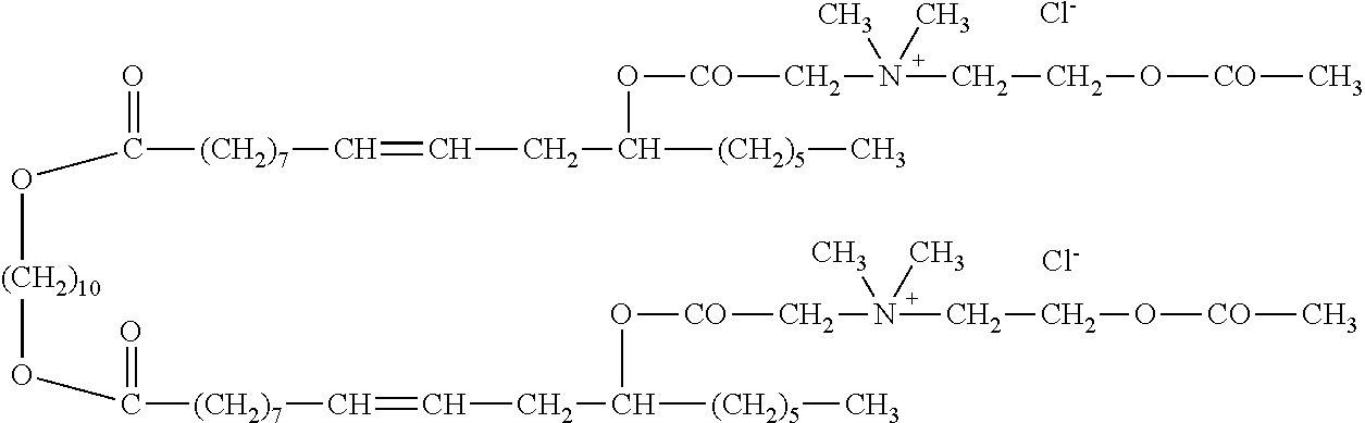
[Cl-].[Cl-].C(CC(O[CO]CN(CCO[CO]C)(C)C)[(CH2)5]C)=C[(CH2)7]C(=O)O[(CH2)10]OC([(CH2)7]C=CCC(O[CO]CN(CCO[CO]C)(C)C)[(CH2)5]C)=O
